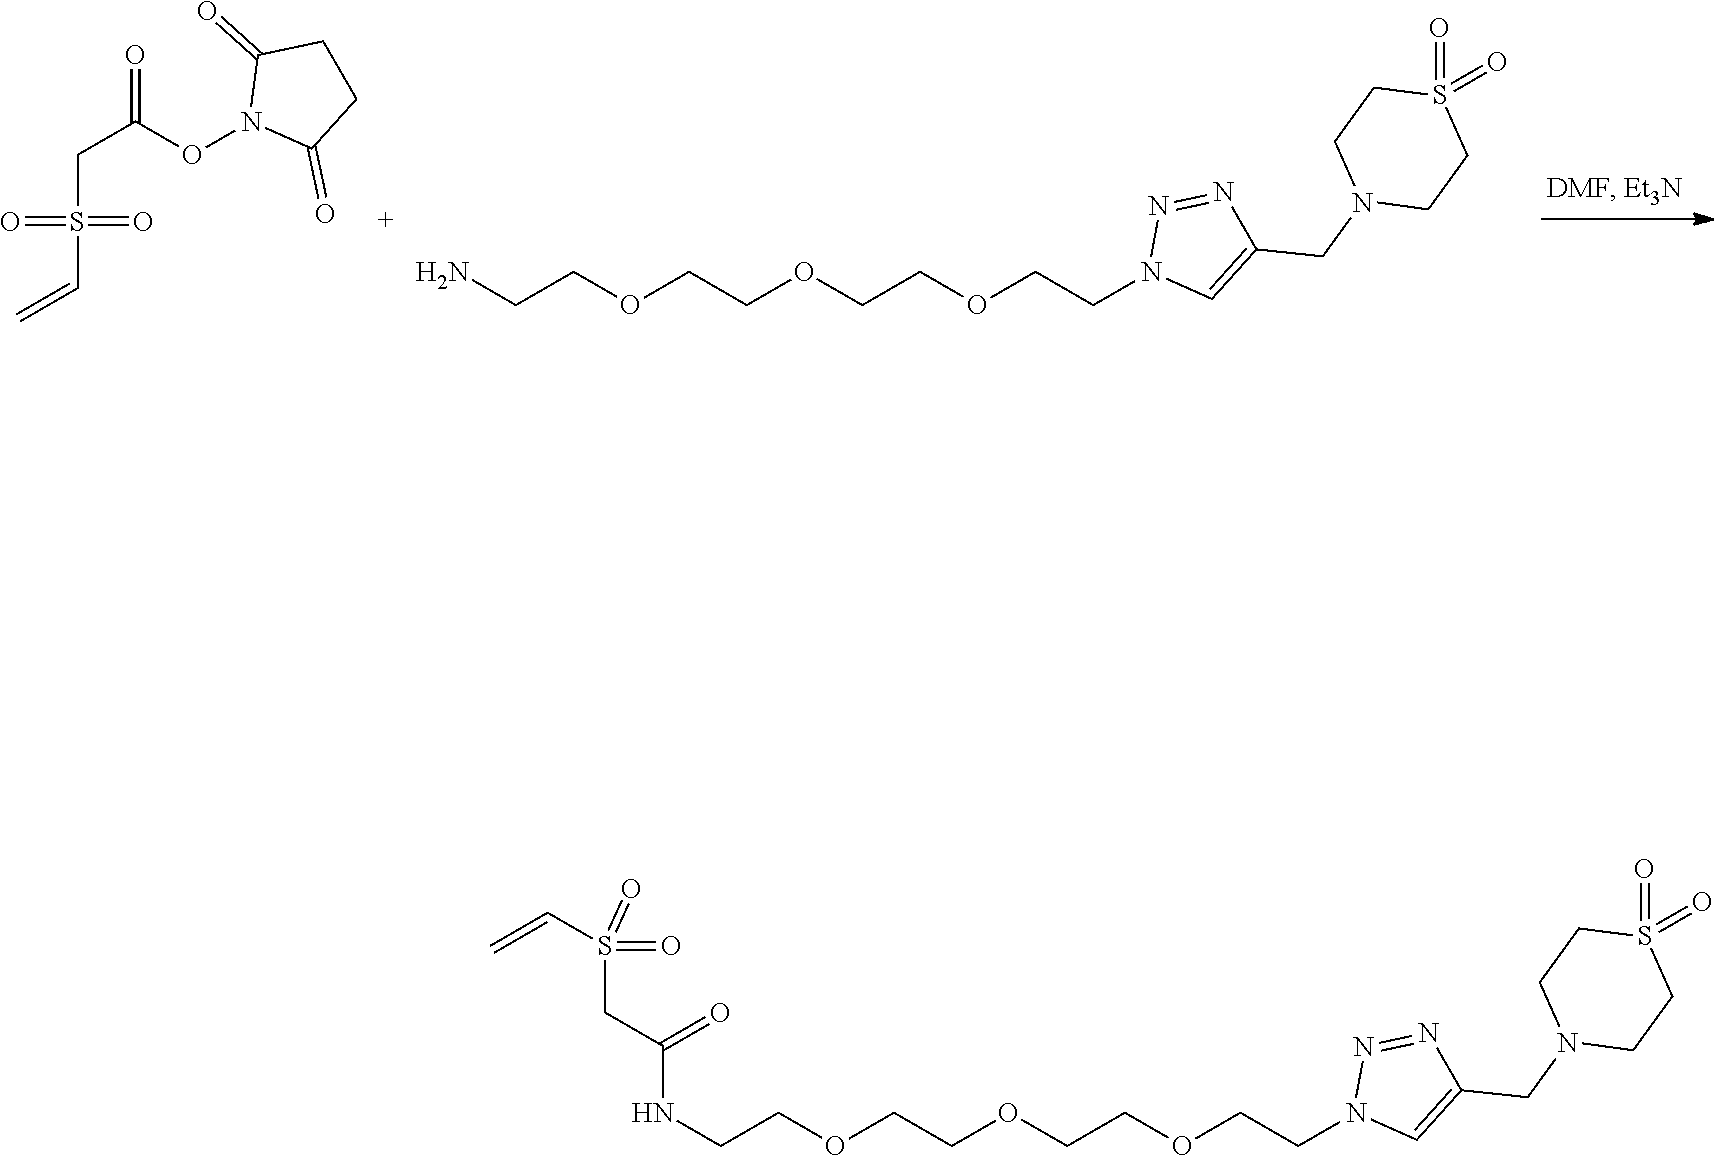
C(S(=O)(=O)C=C)C(ON1C(=O)CCC1=O)=O.NCCOCCOCCOCCN1C=C(CN2CCS(=O)(=O)CC2)N=N1.N(CCOCCOCCOCCN1C=C(CN2CCS(=O)(=O)CC2)N=N1)C(CS(=O)(=O)C=C)=O
